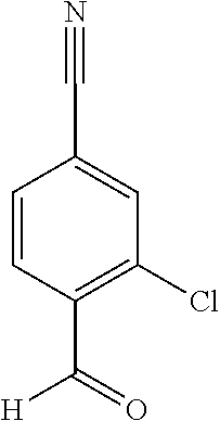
C1=CC(C(=O)[H])=C(Cl)C=C1C#N
